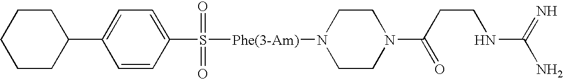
C1(C2CCCCC2)=CC=C(S([Phe(3-Am)]N2CCN(C(CCNC(N)=N)=O)CC2)(=O)=O)C=C1
